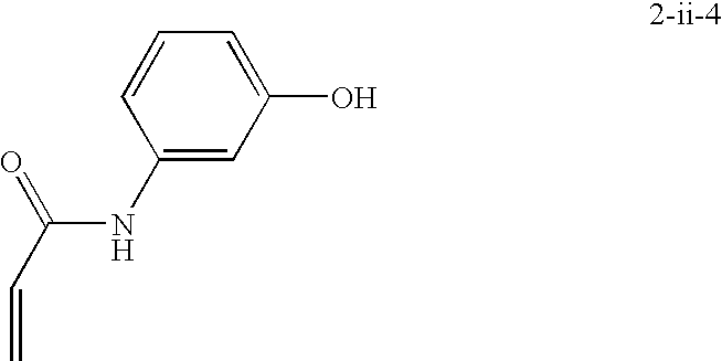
C1(NC(C=C)=O)=CC(O)=CC=C1
